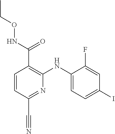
C1(F)=CC(I)=CC=C1NC1=C(C(NOCC)=O)C=CC(C#N)=N1
